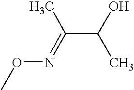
OC(C(=NOC)C)C
